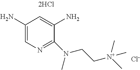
C1(N)=CN=C(N(CC[N+](C)(C)C)C)C(N)=C1.[Cl-]
